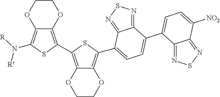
C12=C(C3=C4C(=C(C5=CC=C(C6=CC=C([NO2])C7=NSN=C76)C6=NSN=C65)S3)OCCO4)SC(N([R])[R])=C1OCCO2
